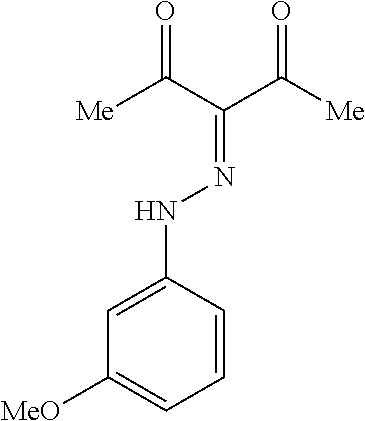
C1([MeO])=CC=CC(NN=C(C([Me])=O)C([Me])=O)=C1
